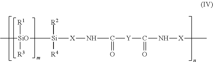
C[SiO]([R1])([R3])[Si]([R2])([R4])[X]NC([Y]C(N[X]C)=O)=O
